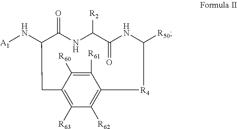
[A1]NC1C(=O)NC([R2])C(=O)NC([R50])[R4]C2=C([R62])C([R63])=C(C([R60])=C2[R61])C1
